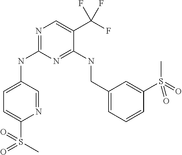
C1=C(NC2=NC=C(C(F)(F)F)C(NCC3=CC=CC(S(C)(=O)=O)=C3)=N2)C=NC(S(=O)(=O)C)=C1
